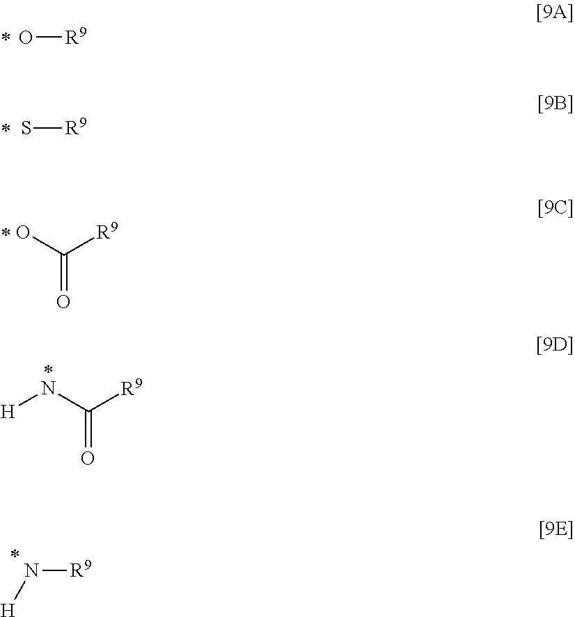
O[R9].S[R9].C(=O)(O)[R9].C(=O)(N[H])[R9].N([R9])[H]
